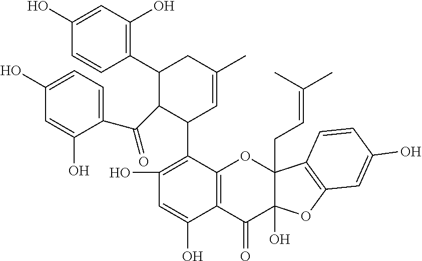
C1(O)=CC=C(C(C2C(C3=C(O)C=C(O)C4=C3OC3(CC=C(C)C)C(O)(C4=O)OC4=C3C=CC(O)=C4)C=C(C)CC2C2=C(O)C=C(O)C=C2)=O)C(O)=C1
